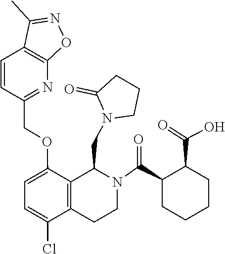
C1CN(CC2C3=C(CCN2C(C2CCCCC2C(=O)O)=O)C(Cl)=CC=C3OCC2=NC3=C(C(C)=NO3)C=C2)C(=O)C1
